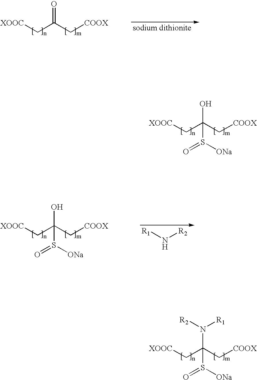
[XOOC]CC(C[COOX])=O.[XOOC]CC(C[COOX])(O)S([ONa])=O.[XOOC]CC(C[COOX])(N([R2])[R1])S([ONa])=O.[XOOC]CC(C[COOX])(O)S([ONa])=O.[R1]N[R2]
